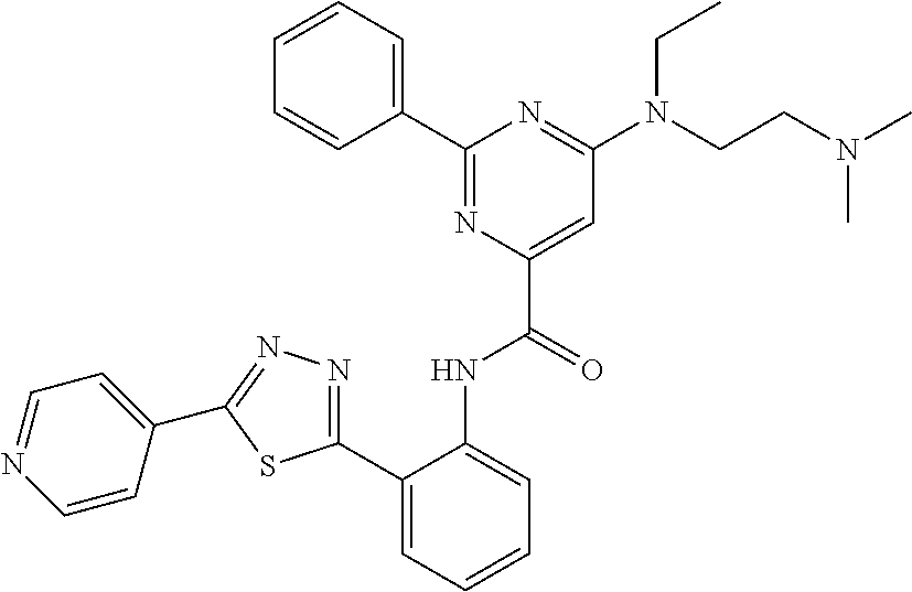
C1=CC=CC(C2=NC(C(=O)NC3=CC=CC=C3C3=NN=C(C4=CC=NC=C4)S3)=CC(N(CCN(C)C)CC)=N2)=C1
